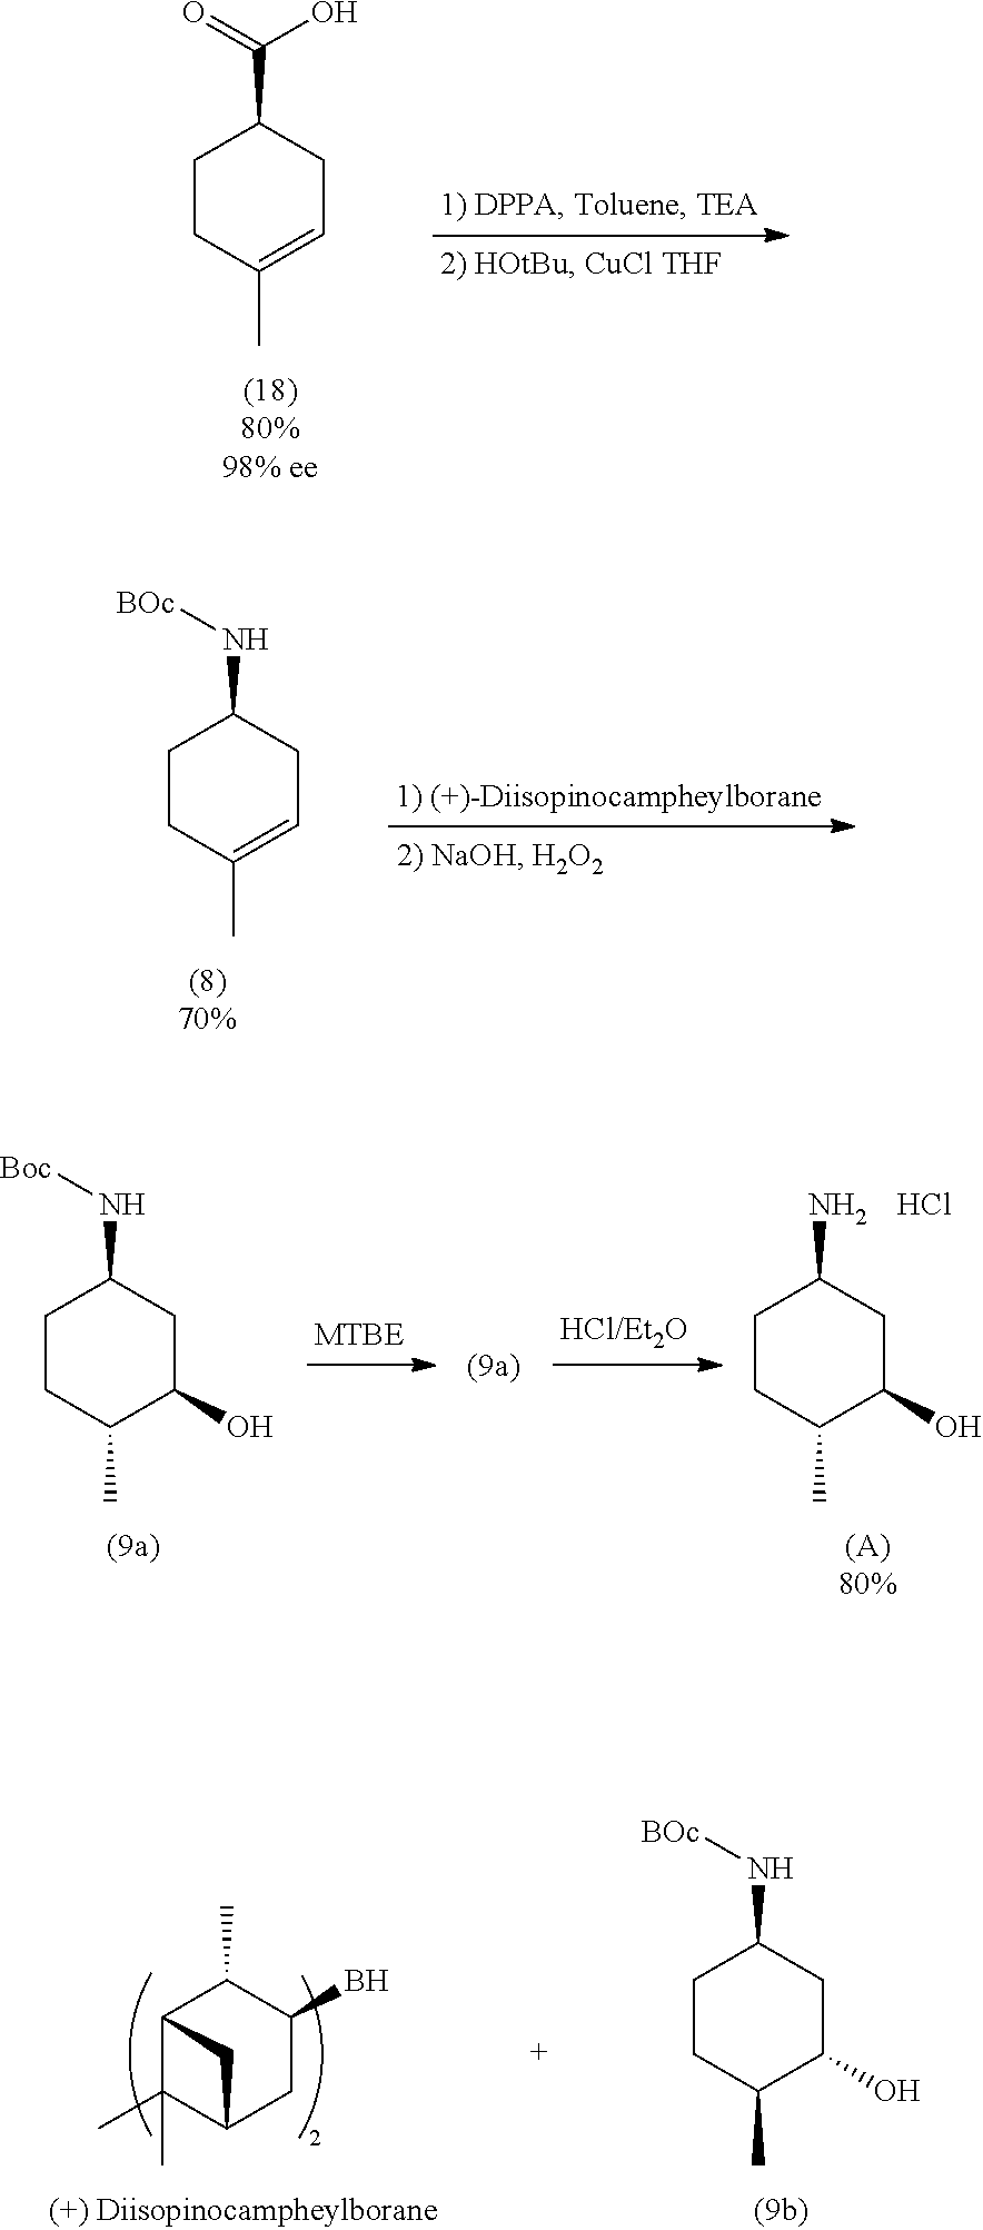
C1=C(C)CCC(C(=O)O)C1.C1=C(C)CCC(N[BOc])C1.C1(O)C(C)CCC(N[BOc])C1.C12C(C)(C)C(CC(B)C1C)C2.C1(O)C(C)CCC(N[Boc])C1.C1(O)C(C)CCC(N)C1.Cl
